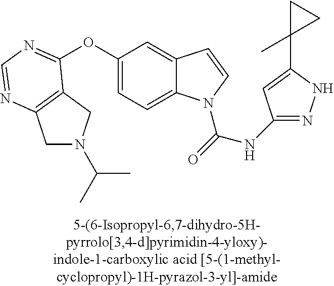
O(C1=CC=C2C(=C1)C=CN2C(=O)NC1=NNC(C2(C)CC2)=C1)C1=NC=NC2=C1CN(C(C)C)C2
